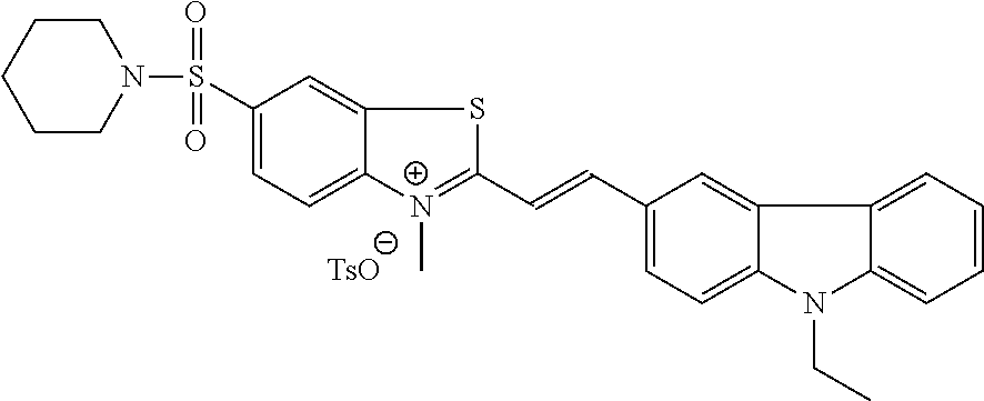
C1CN(S(=O)(=O)C2=CC=C3C(=C2)SC(C=CC2=CC=C4C(=C2)C2=CC=CC=C2N4CC)=N3C)CCC1
